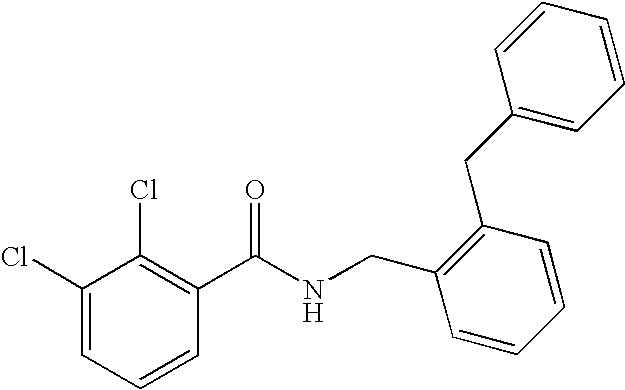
C1(C(NCC2=C(CC3=CC=CC=C3)C=CC=C2)=O)=C(Cl)C(Cl)=CC=C1
